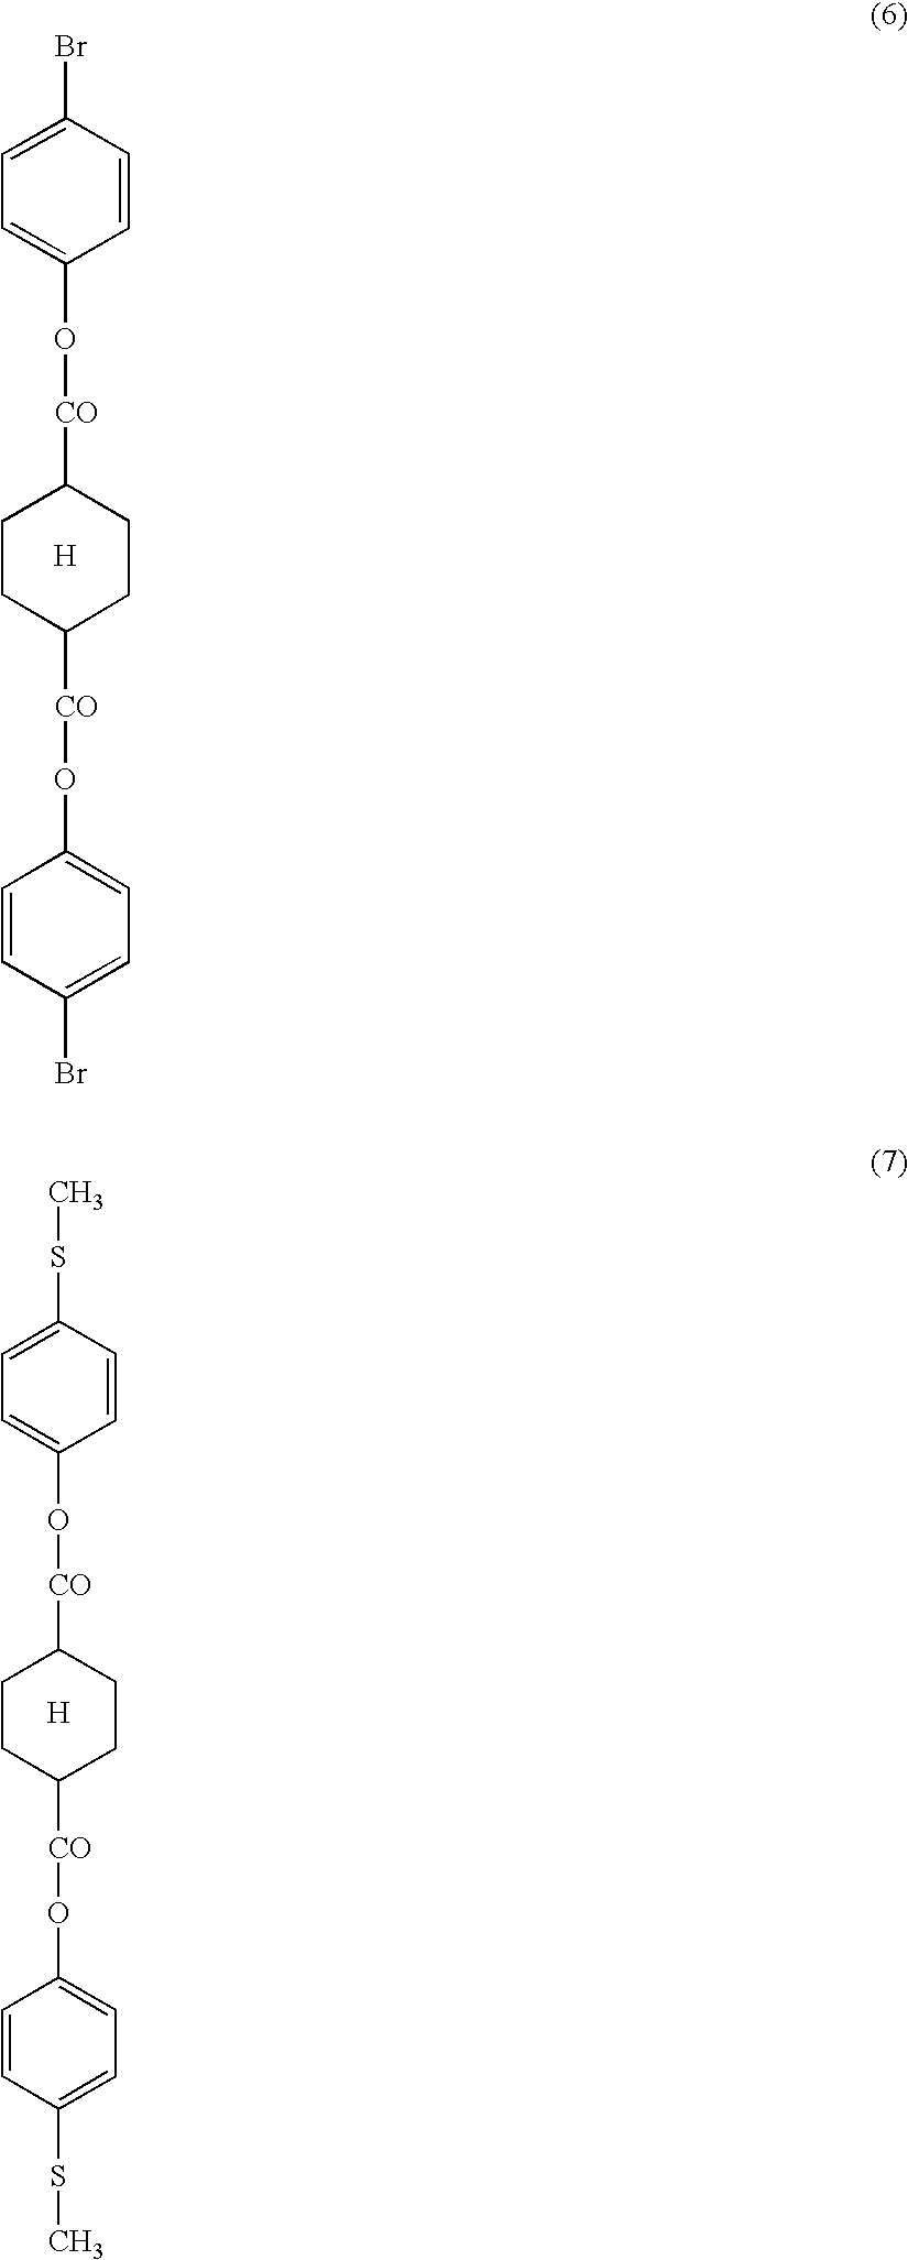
C1CC([CO]OC2=CC=C(Br)C=C2)CCC1[CO]OC1=CC=C(Br)C=C1.[H].C1CC([CO]OC2=CC=C(SC)C=C2)CCC1[CO]OC1=CC=C(SC)C=C1.[H]
